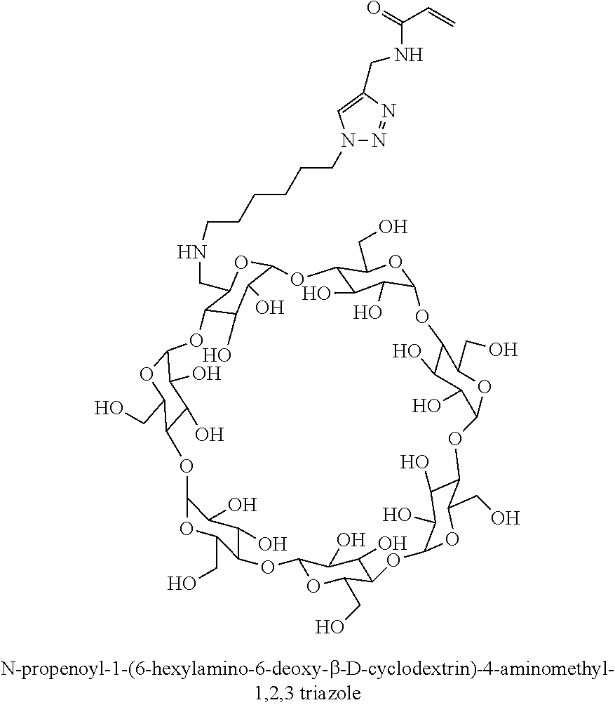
C12C(O)C(O)C(OC1CO)OC1C(O)C(O)C(OC1CO)OC1C(O)C(O)C(OC1CO)OC1C(CO)OC(C(O)C1O)OC1C(CO)OC(OC3C(O)C(O)C(OC3CO)OC3C(O)C(O)C(O2)OC3CNCCCCCCN2N=NC(CNC(=O)C=C)=C2)C(O)C1O
